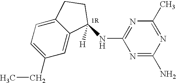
C1(CC)=CC=C2C(=C1)C(NC1=NC(C)=NC(N)=N1)([H])CC2
